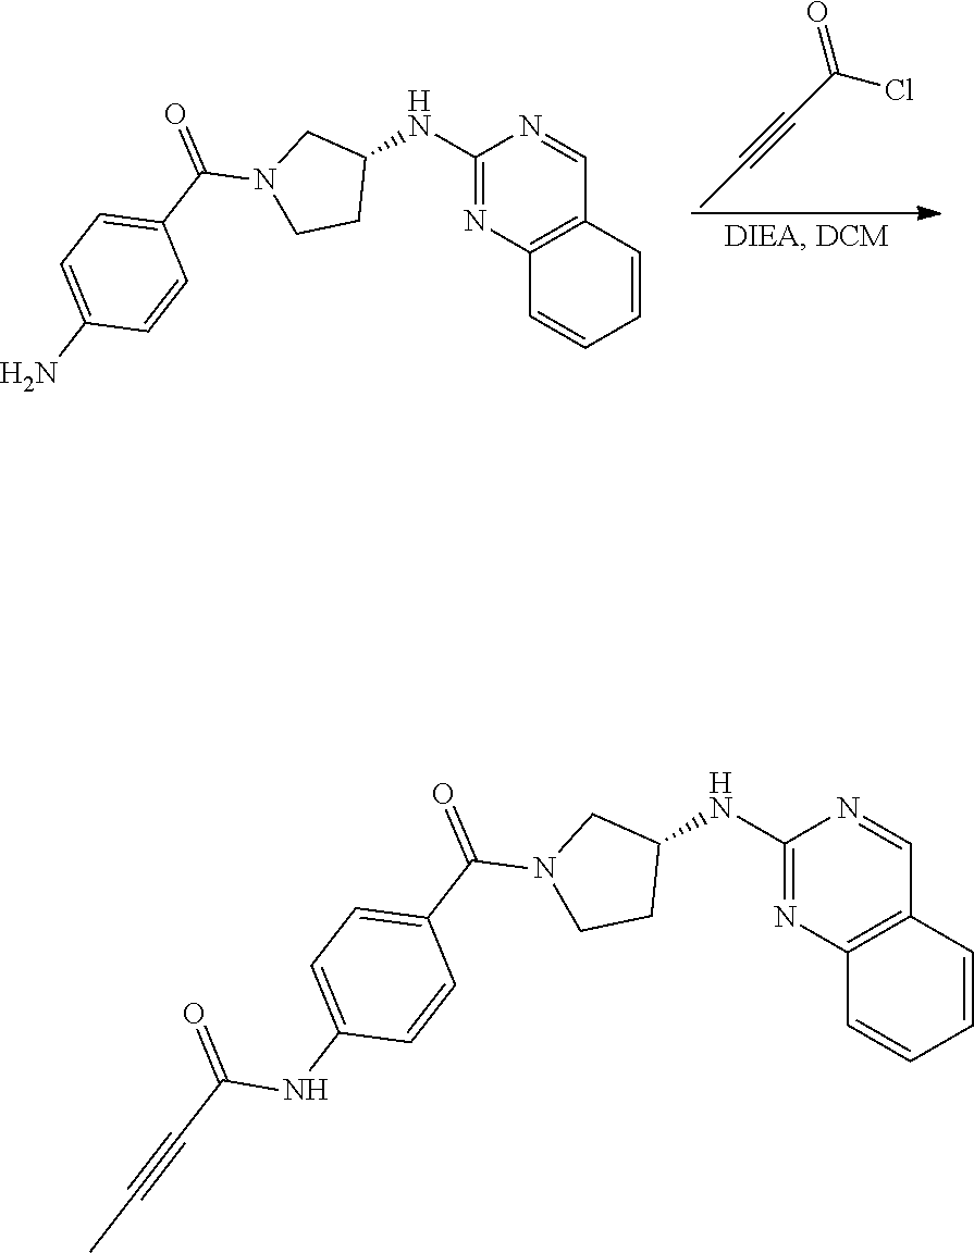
C1(NC2CN(C(C3=CC=C(N)C=C3)=O)CC2)=NC2=C(C=N1)C=CC=C2.O=C(C#CC)Cl.C1(NC2CN(C(C3=CC=C(NC(C#CC)=O)C=C3)=O)CC2)=NC2=C(C=N1)C=CC=C2
